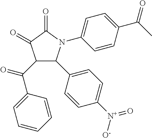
C1(=O)C(=O)C(C(C2=CC=CC=C2)=O)C(C2=CC=C([N+](=O)[O-])C=C2)N1C1=CC=C(C(=O)C)C=C1
